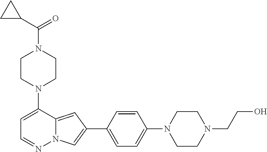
N1(C2=CC=NN3C2=CC(C2=CC=C(N4CCN(CCO)CC4)C=C2)=C3)CCN(C(C2CC2)=O)CC1
